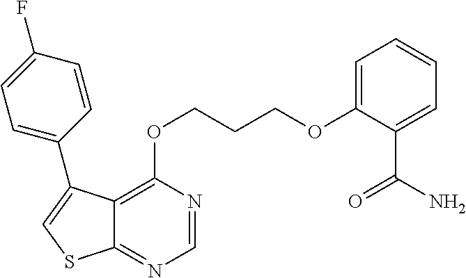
C1=NC(OCCCOC2=CC=CC=C2C(N)=O)=C2C(=N1)SC=C2C1=CC=C(F)C=C1
